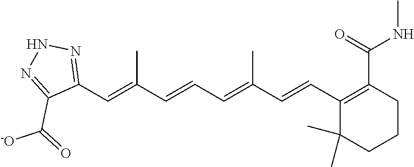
C1(C=C(C=CC=C(C=CC2=C(C(=O)NC)CCCC2(C)C)C)C)=NNN=C1C(=O)[-O]
